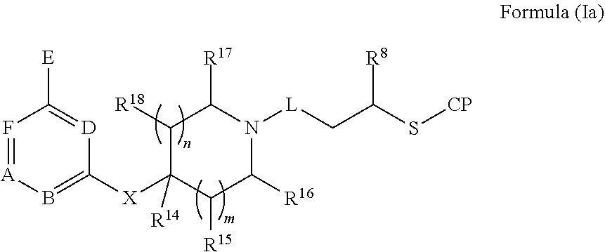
F1=[A]B=C([X]C2([R14])C([R15])C([R16])N([L]CC(S[CP])[R8])C([R17])C2[R18])[D]=C1[E]
